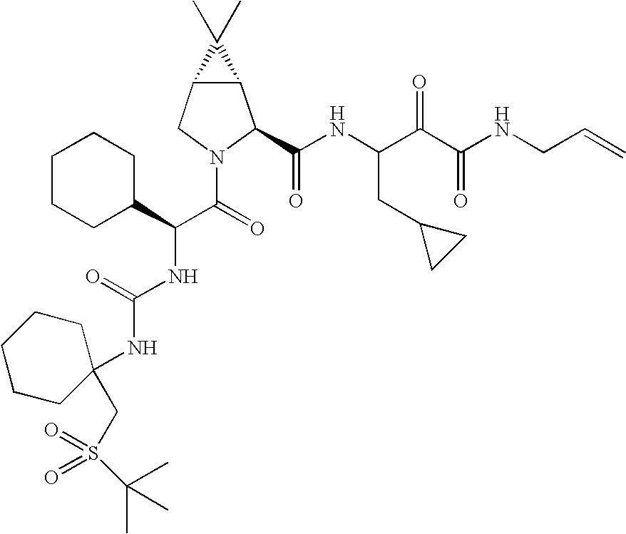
C12C(CN(C(C(NC(=O)NC3(CS(=O)(=O)C(C)(C)C)CCCCC3)C3CCCCC3)=O)C1C(NC(C(C(NCC=C)=O)=O)CC1CC1)=O)C2(C)C
